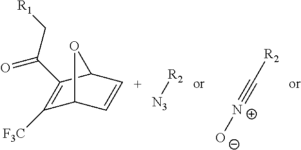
[R2]C#[N+][O-].C1([F3C])=C(C(C[R1])=O)C2[C+]=CC1O2.[R2][N3]
